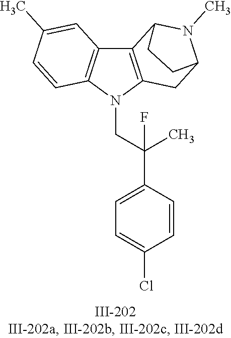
N1(CC(C2=CC=C(Cl)C=C2)(C)F)C2=C(C3=C1C=CC(C)=C3)C1N(C)C(C2)CC1
